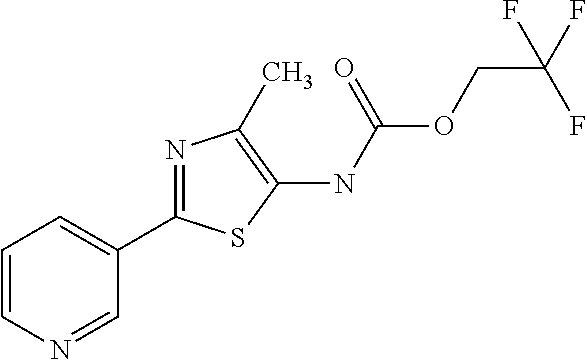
C1(NC(=O)OCC(F)(F)F)=C(C)N=C(C2=CC=CN=C2)S1
